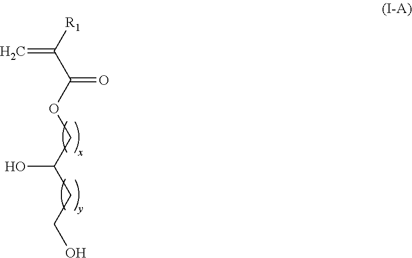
C=C([R1])C(=O)OCC(CCO)O
